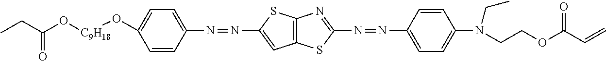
CCC(O[C9H18]OC1=CC=C(N=NC2=CC3=C(N=C(N=NC4=CC=C(N(CCOC(C=C)=O)CC)C=C4)S3)S2)C=C1)=O
